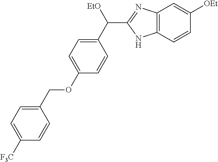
C1(OCC2=CC=C([F3C])C=C2)=CC=C(C([EtO])C2=NC3=C(N2)C=CC([OEt])=C3)C=C1
